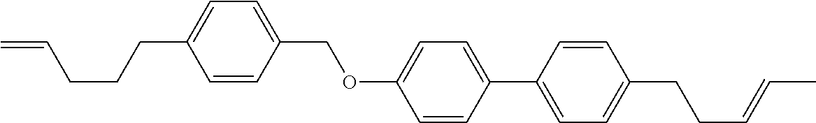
C1=CC(COC2=CC=C(C3=CC=C(CCC=CC)C=C3)C=C2)=CC=C1CCCC=C
